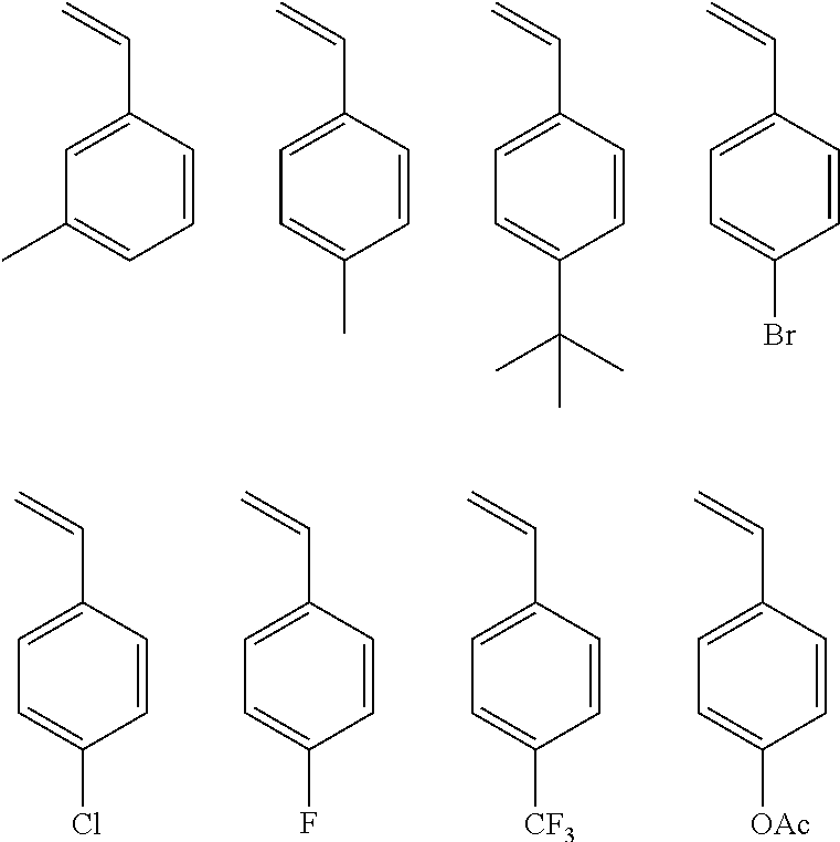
C1(C)=CC=CC(C=C)=C1.C1=C(C)C=CC(C=C)=C1.C1=C(C(C)(C)C)C=CC(C=C)=C1.C1=C(Br)C=CC(C=C)=C1.C1=C(Cl)C=CC(C=C)=C1.C1=C(F)C=CC(C=C)=C1.C1=C([CF3])C=CC(C=C)=C1.C1=C([OAc])C=CC(C=C)=C1
